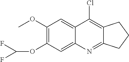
C1(OC)=C(OC(F)F)C=C2C(=C1)C(Cl)=C1C(=N2)CCC1
